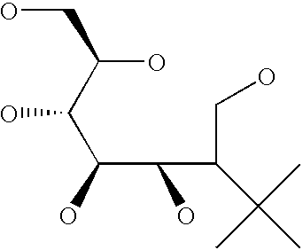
OC(C(C(O)C(O)C(CO)C(C)(C)C)O)CO
